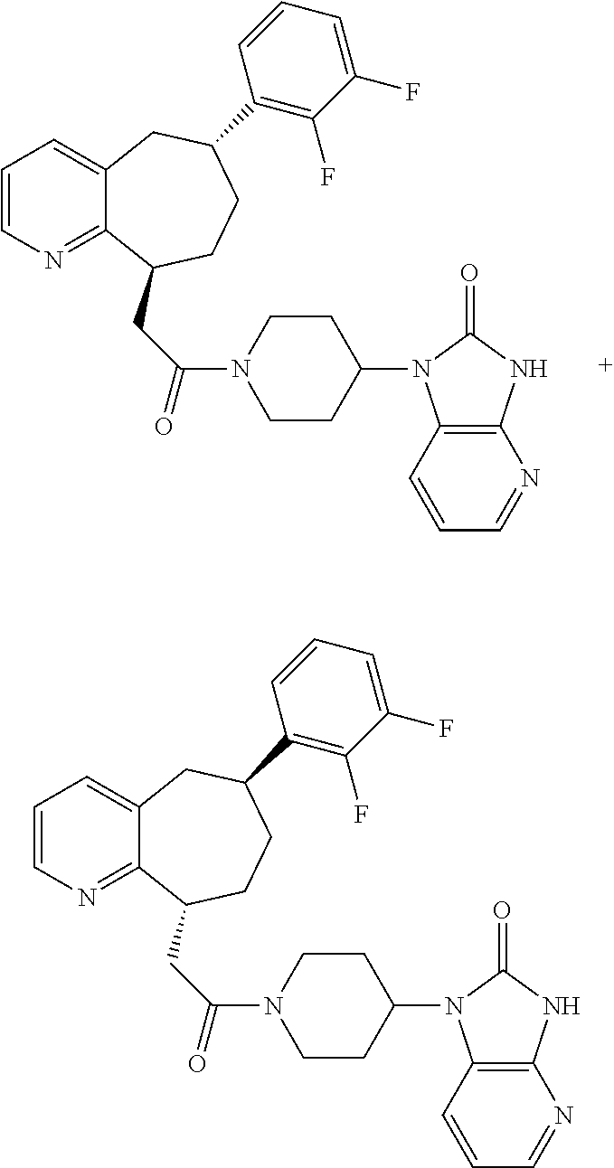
C1=CN=C2C(=C1)CC(C1=C(F)C(F)=CC=C1)CCC2CC(=O)N1CCC(N2C3=C(NC2=O)N=CC=C3)CC1.C1=CN=C2C(=C1)CC(C1=C(F)C(F)=CC=C1)CCC2CC(=O)N1CCC(N2C3=C(NC2=O)N=CC=C3)CC1
